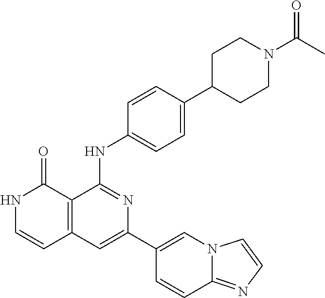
C1=CC(NC2=NC(C3=CN4C(=NC=C4)C=C3)=CC3=C2C(=O)NC=C3)=CC=C1C1CCN(C(=O)C)CC1
